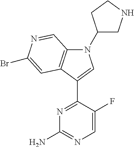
N1=C(C2=CN(C3CNCC3)C3=C2C=C(Br)N=C3)C(F)=CN=C1N
